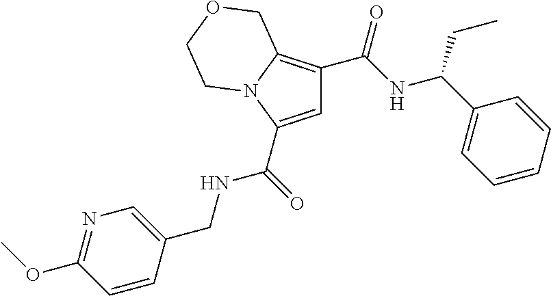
C1=C(C(=O)NCC2=CN=C(OC)C=C2)N2C(=C1C(NC(C1=CC=CC=C1)CC)=O)COCC2
